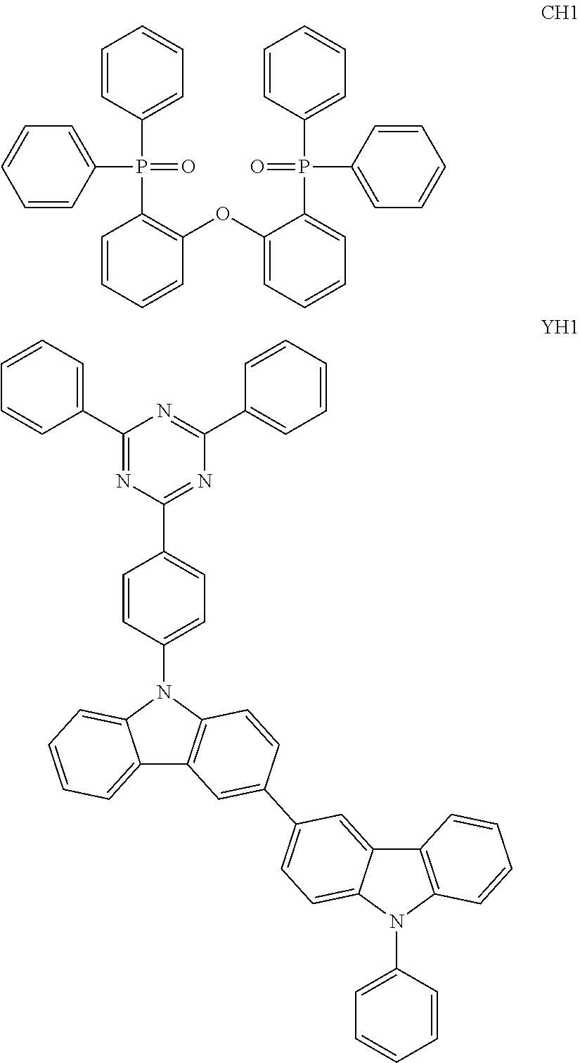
C1=CC(P(C2=C(OC3=CC=CC=C3P(C3=CC=CC=C3)(C3=CC=CC=C3)=O)C=CC=C2)(=O)C2=CC=CC=C2)=CC=C1.C12=CC=CC=C1N(C1=CC=C(C3=NC(C4=CC=CC=C4)=NC(C4=CC=CC=C4)=N3)C=C1)C1=C2C=C(C2=CC=C3C(=C2)C2=C(N3C3=CC=CC=C3)C=CC=C2)C=C1
